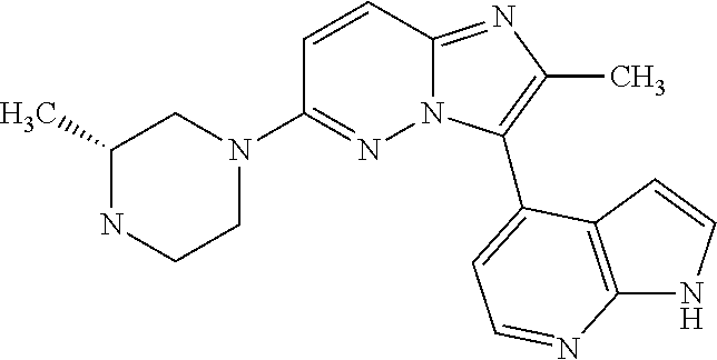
C1(C)NCCN(C2=NN3C(=NC(C)=C3C3=CC=NC4=C3C=CN4)C=C2)C1
